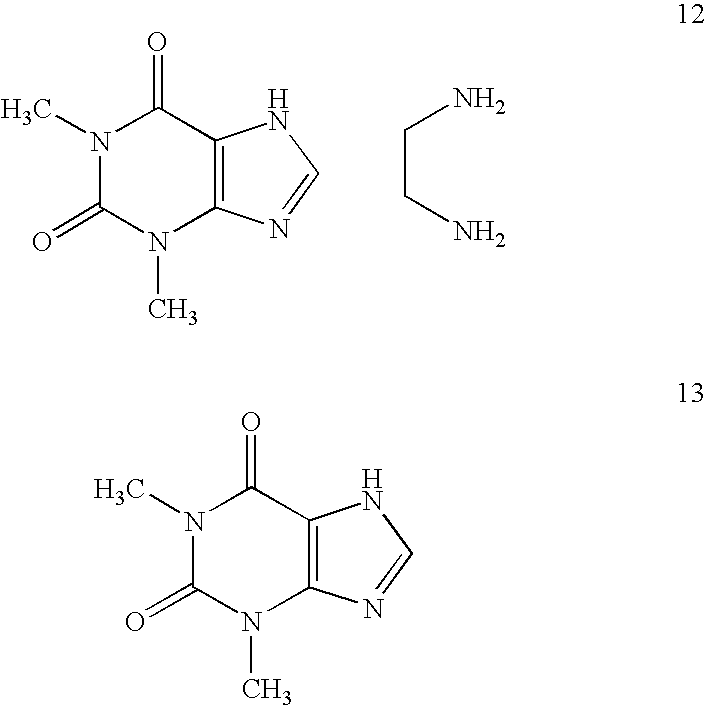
N1(C)C(=O)N(C)C2=C(C1=O)NC=N2.C(CN)N.N1(C)C(=O)N(C)C2=C(C1=O)NC=N2
